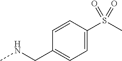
CNCC1=CC=C(S(C)(=O)=O)C=C1
